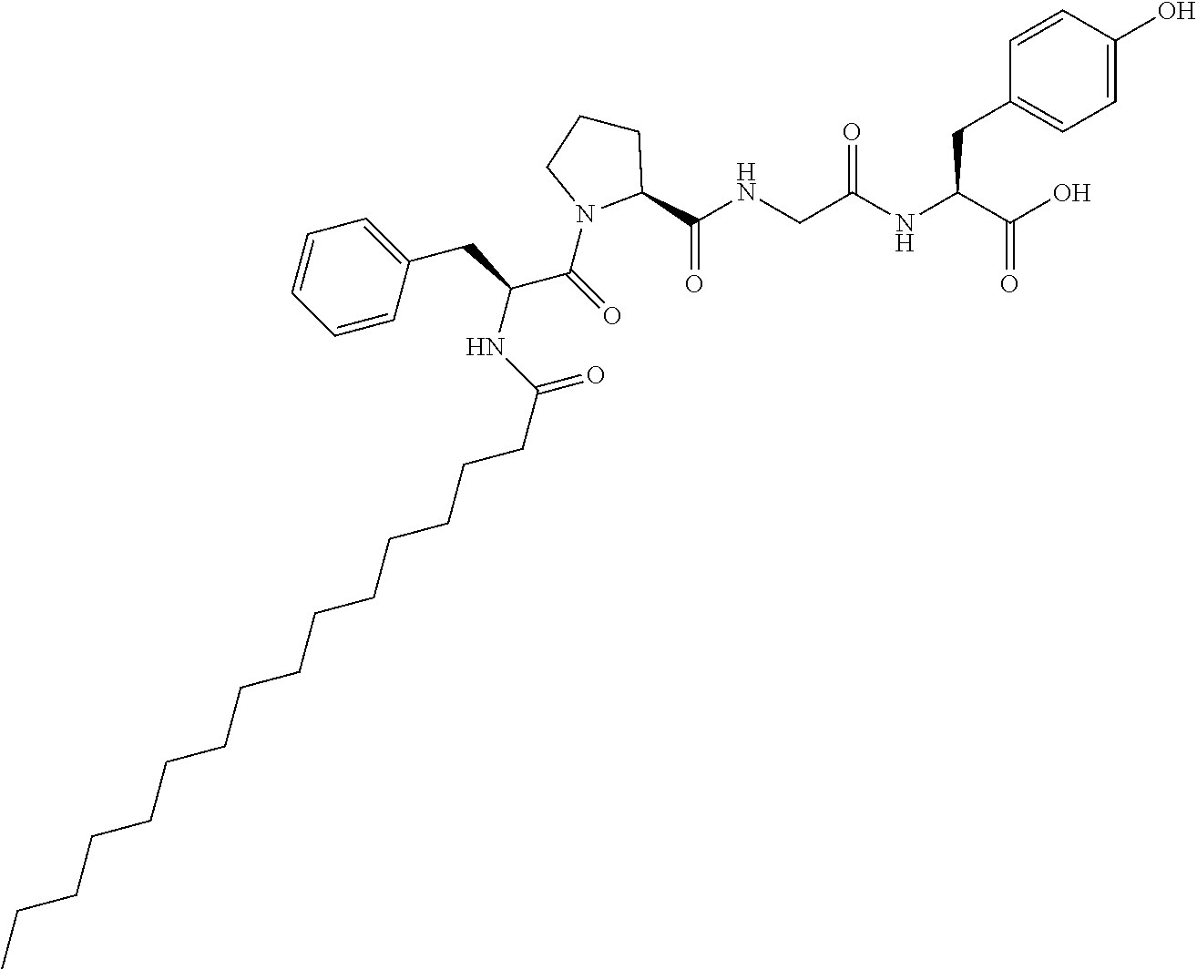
CCCCCCCCCCCCCCCC(=O)NC(C(=O)N1C(C(NCC(NC(C(O)=O)CC2=CC=C(O)C=C2)=O)=O)CCC1)CC1=CC=CC=C1
